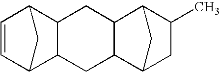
C1=CC2C3C(C1C2)CC1C2CC(C)C(C2)C1C3
